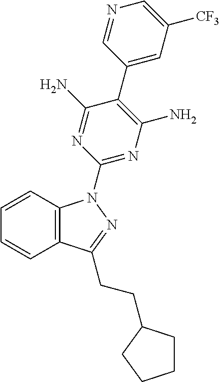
C1=CC2=C(C=C1)C(CCC1CCCC1)=NN2C1=NC(N)=C(C2=CC([CF3])=CN=C2)C(N)=N1
